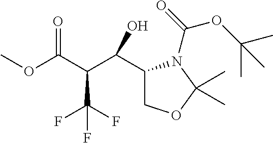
C1(C(C(C(OC)=O)C(F)(F)F)O)COC(C)(C)N1C(=O)OC(C)(C)C
